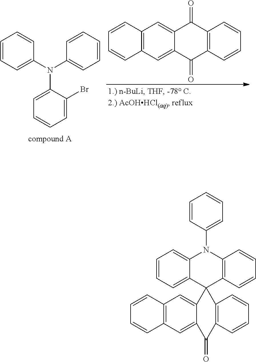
C1=CC=C2C(=C1)N(C1=CC=CC=C1)C1=C(C23C2=CC4=C(C=C2C(=O)C2=C3C=CC=C2)C=CC=C4)C=CC=C1.C1=CC=C(N(C2=CC=CC=C2)C2=CC=CC=C2Br)C=C1.C12=C(C=C3C(=C1)C(=O)C1=C(C3=O)C=CC=C1)C=CC=C2
